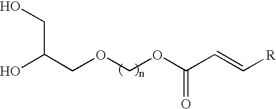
OC(COCOC(C=C[R])=O)CO
